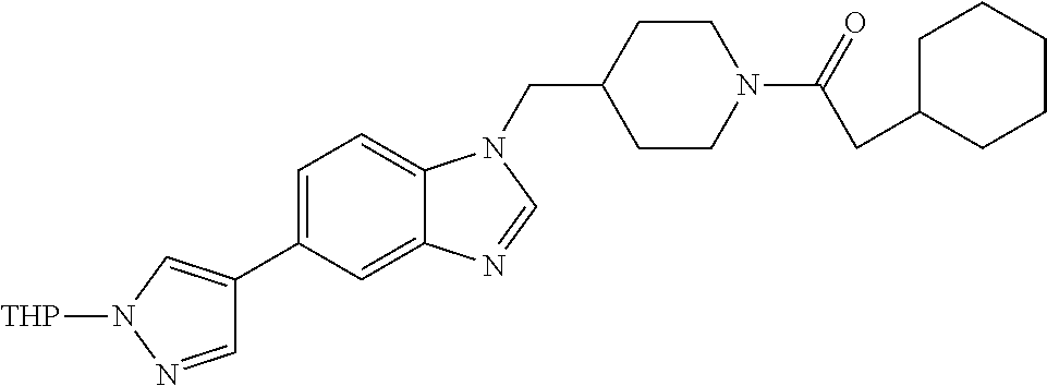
C1CN(C(=O)CC2CCCCC2)CCC1CN1C2=CC=C(C3=CN([THP])N=C3)C=C2N=C1
